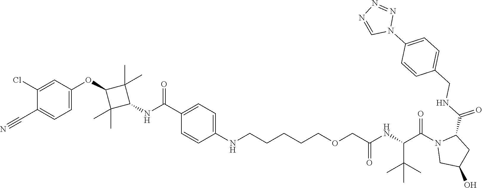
C1(C(=O)NC2C(C)(C)C(OC3=CC=C(C#N)C(Cl)=C3)C2(C)C)=CC=C(NCCCCCOCC(NC(C(N2CC(O)CC2C(NCC2=CC=C(N3N=NN=C3)C=C2)=O)=O)C(C)(C)C)=O)C=C1
